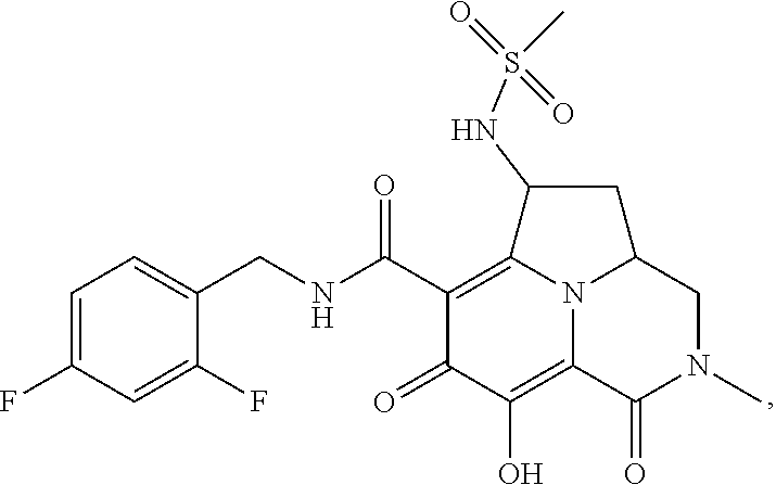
C1=C(F)C=C(F)C(CNC(C2=C3N4C(=C(O)C2=O)C(=O)N(C)CC4CC3NS(C)(=O)=O)=O)=C1
